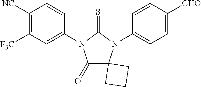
C1(=O)C2(N(C3=CC=C([CHO])C=C3)C(=S)N1C1=CC([F3C])=C([NC])C=C1)CCC2
